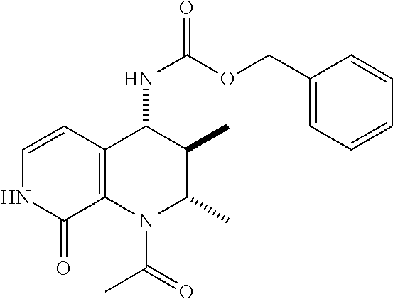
C1=CC2=C(C(=O)N1)N(C(C)=O)C(C)C(C)C2NC(=O)OCC1=CC=CC=C1
